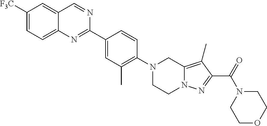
C1([F3C])=CC=C2C(=C1)C=NC(C1=CC(C)=C(N3CCN4C(=C(C)C(C(N5CCOCC5)=O)=N4)C3)C=C1)=N2
